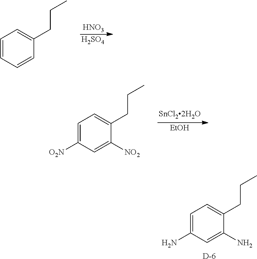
C1=C(N)C=C(N)C(CCC)=C1.[D].[HNO3].[H2SO4].C1=CC=CC(CCC)=C1.[EtOH].C1=C([O2N])C=C([NO2])C(CCC)=C1
